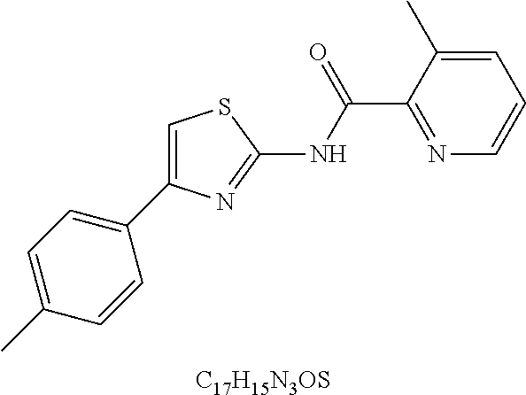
[C17H15N3OS].C1(C(=O)NC2=NC(C3=CC=C(C)C=C3)=CS2)=NC=CC=C1C
